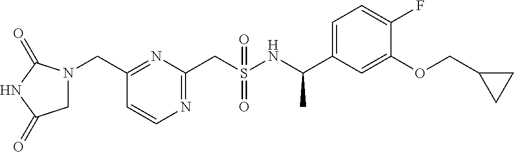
N1=C(CN2CC(=O)NC2=O)C=CN=C1CS(NC(C1=CC=C(F)C(OCC2CC2)=C1)C)(=O)=O
